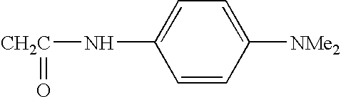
N([CH2C]=O)C1=CC=C([NMe2])C=C1
